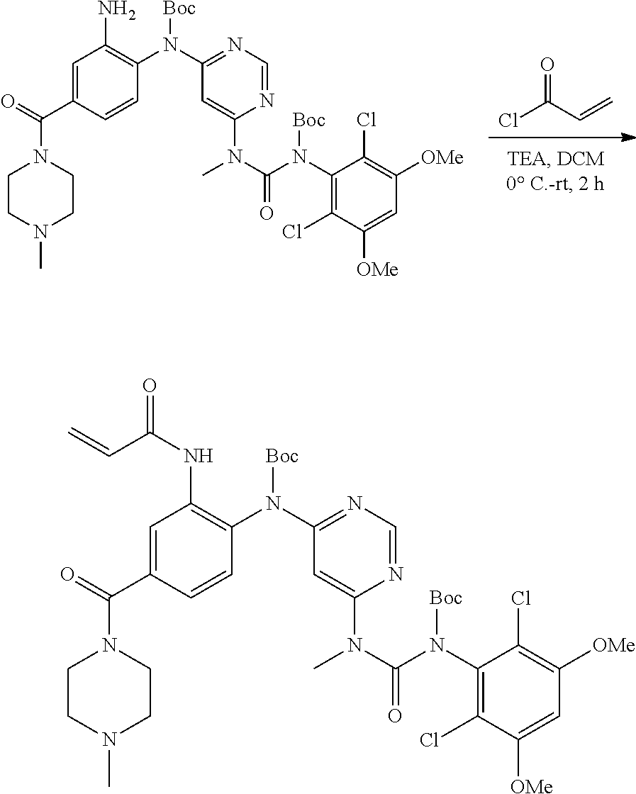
ClC(C=C)=O.C1=C(C(=O)N2CCN(C)CC2)C=CC(N(C2=NC=NC(N(C(N(C3=C(Cl)C([OMe])=CC([OMe])=C3Cl)[Boc])=O)C)=C2)[Boc])=C1N.C1=C(C(=O)N2CCN(C)CC2)C=CC(N(C2=NC=NC(N(C(N(C3=C(Cl)C([OMe])=CC([OMe])=C3Cl)[Boc])=O)C)=C2)[Boc])=C1NC(C=C)=O
